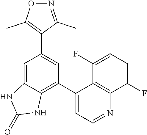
C1(C2=CC=NC3=C2C(F)=CC=C3F)=C2C(=CC(C3=C(C)ON=C3C)=C1)NC(=O)N2
